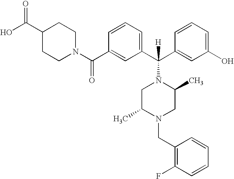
OC(C1CCN(C(C2=CC(C(C3=CC(O)=CC=C3)([H])N3CC(C)N(CC4=C(F)C=CC=C4)CC3C)=CC=C2)=O)CC1)=O
